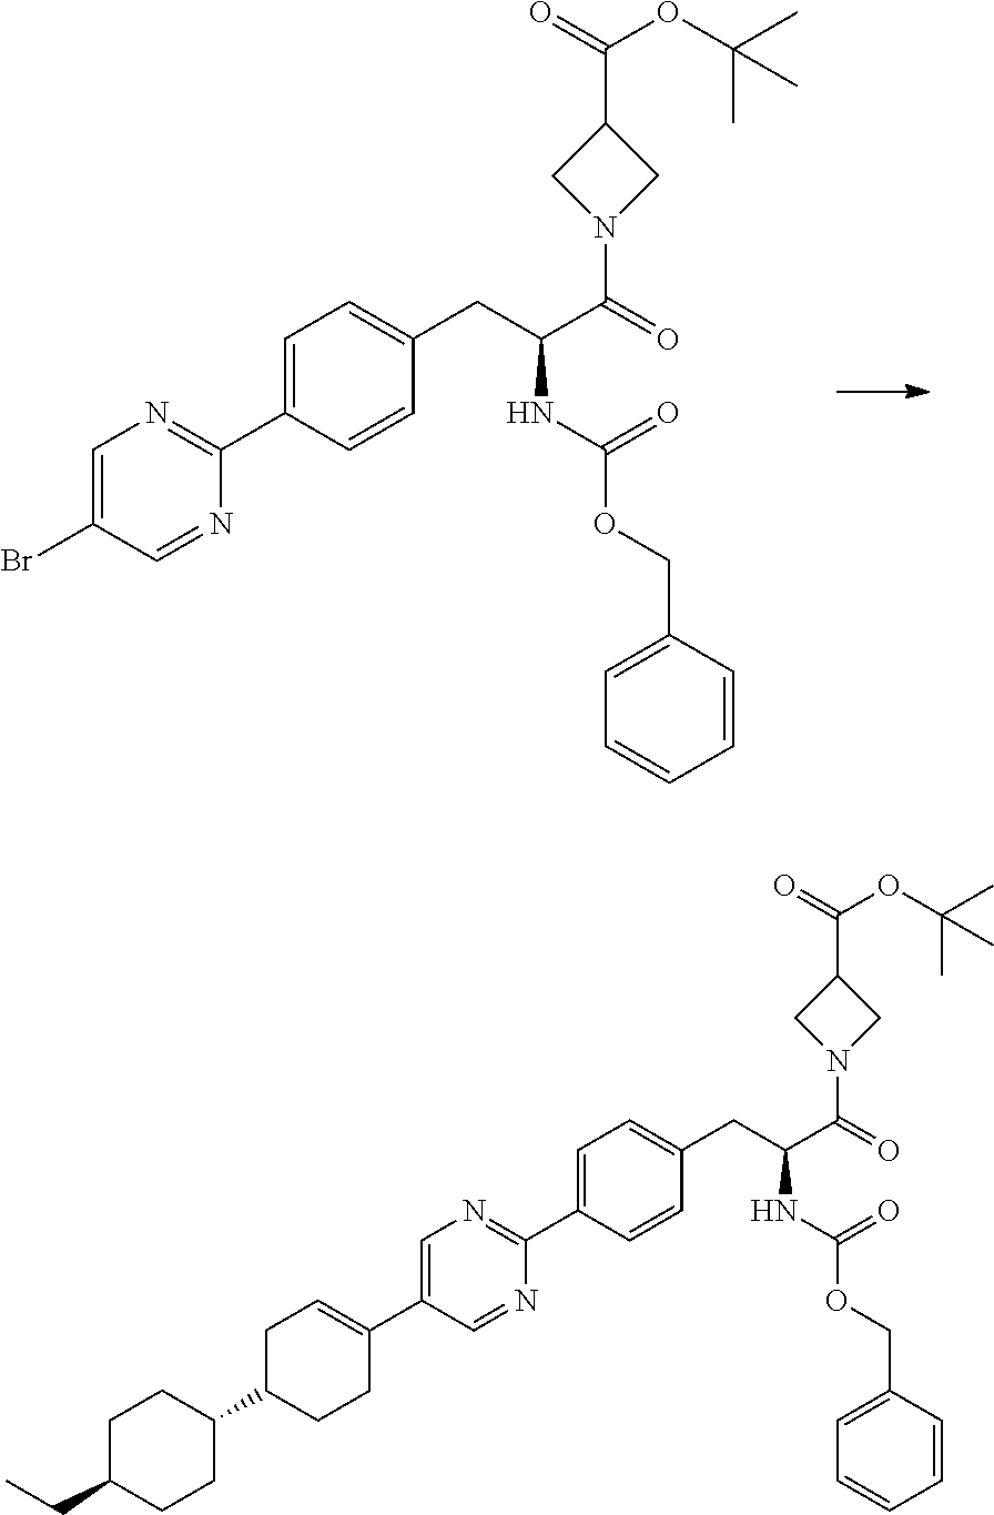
C1(C2=NC=C(Br)C=N2)=CC=C(CC(C(N2CC(C(=O)OC(C)(C)C)C2)=O)NC(OCC2=CC=CC=C2)=O)C=C1.C1(C2=NC=C(C3=CCC(C4CCC(CC)CC4)CC3)C=N2)=CC=C(CC(C(N2CC(C(=O)OC(C)(C)C)C2)=O)NC(OCC2=CC=CC=C2)=O)C=C1
